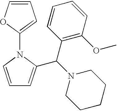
C1=CN(C2=CC=CO2)C(C(N2CCCCC2)C2=C(OC)C=CC=C2)=C1
